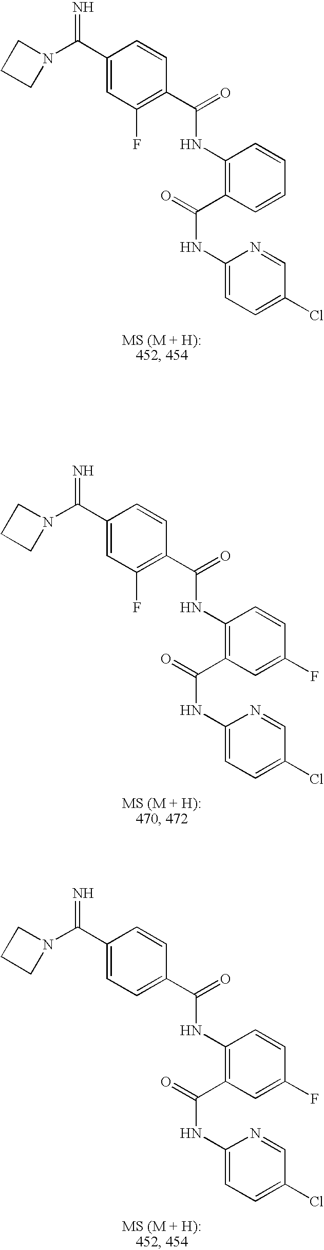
C1(C(=N)N2CCC2)=CC(F)=C(C(=O)NC2=C(C(=O)NC3=CC=C(Cl)C=N3)C=CC=C2)C=C1.C1(C(=N)N2CCC2)=CC(F)=C(C(=O)NC2=C(C(=O)NC3=CC=C(Cl)C=N3)C=C(F)C=C2)C=C1.C1(C(=N)N2CCC2)=CC=C(C(=O)NC2=C(C(=O)NC3=CC=C(Cl)C=N3)C=C(F)C=C2)C=C1
